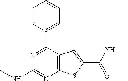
C1=CC(C2=NC(NC)=NC3=C2C=C(C(=O)NC)S3)=CC=C1
